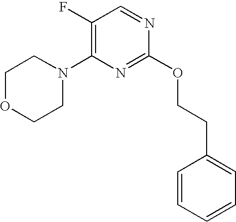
C1N(C2=C(F)C=NC(OCCC3=CC=CC=C3)=N2)CCOC1
